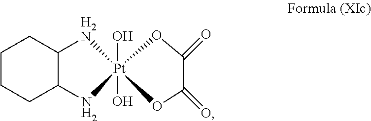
C1CCC2C(C1)[H2N][Pt]1(O)(O)(N2)OC(=O)C(=O)O1
